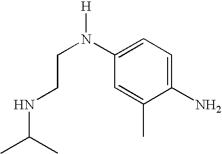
CC(NCCN([H])C1=CC=C(N)C(C)=C1)C
